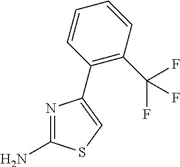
N1=C(N)SC=C1C1=C(C(F)(F)F)C=CC=C1
